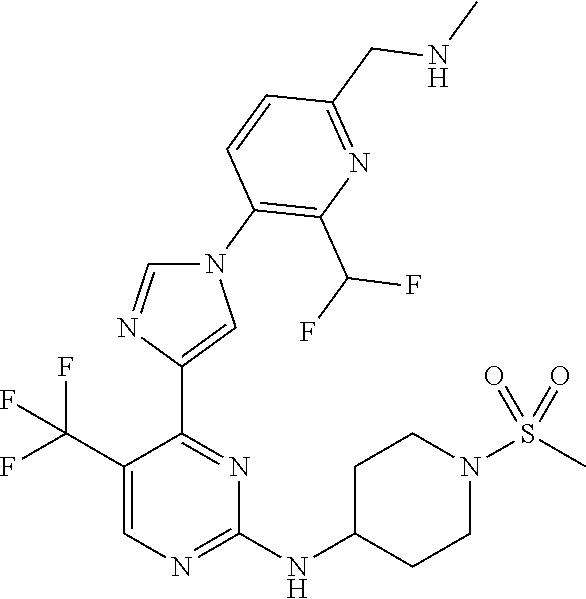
N1(C2=C(C(F)F)N=C(CNC)C=C2)C=NC(C2=NC(NC3CCN(S(C)(=O)=O)CC3)=NC=C2C(F)(F)F)=C1
